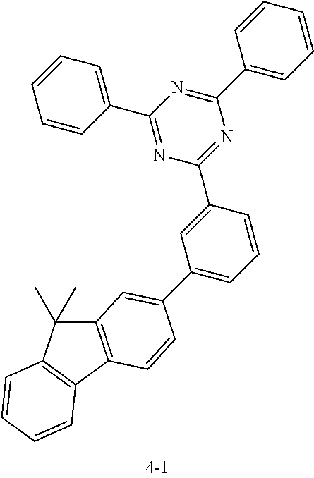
N1=C(C2=CC=CC=C2)N=C(C2=CC(C3=CC4=C(C5=C(C4(C)C)C=CC=C5)C=C3)=CC=C2)N=C1C1=CC=CC=C1
